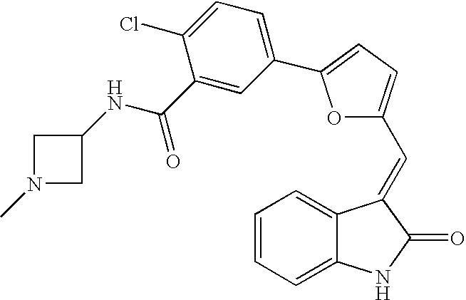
C1=CC=C2C(=C1)C(=CC1=CC=C(C3=CC=C(Cl)C(C(NC4CN(C)C4)=O)=C3)O1)C(=O)N2
